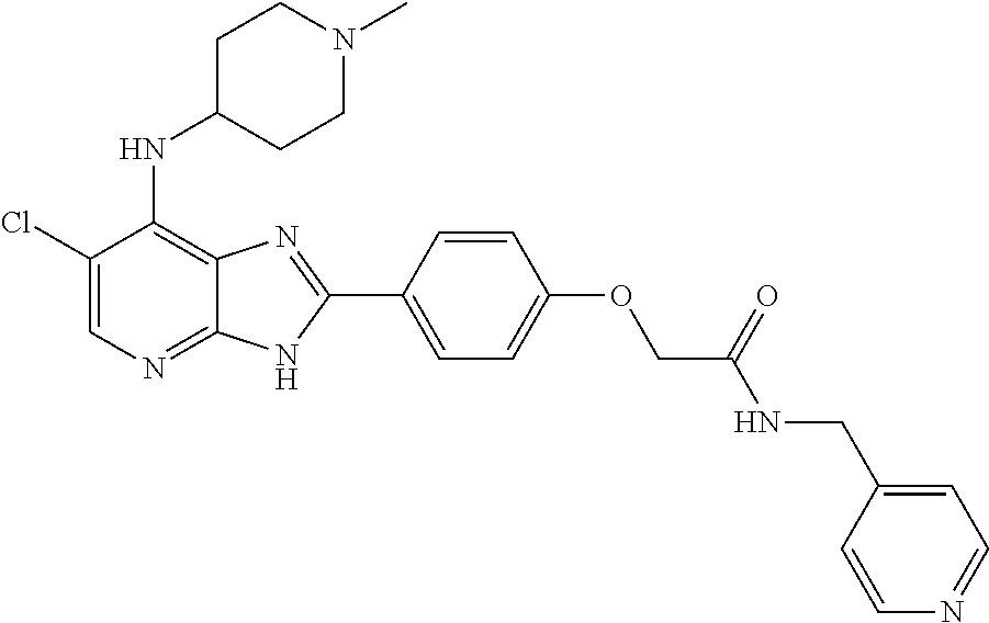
C1(Cl)=CN=C2C(=C1NC1CCN(C)CC1)N=C(C1=CC=C(OCC(NCC3=CC=NC=C3)=O)C=C1)N2
